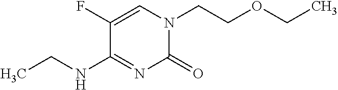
C(CN1C(=O)N=C(NCC)C(F)=C1)OCC
